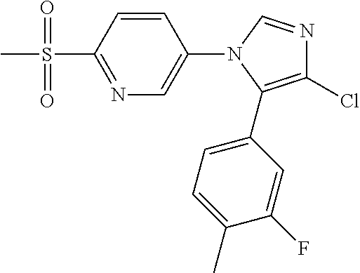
N1=C(S(C)(=O)=O)C=CC(N2C(C3=CC=C(C)C(F)=C3)=C(Cl)N=C2)=C1
